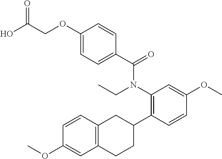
OC(COC1=CC=C(C(N(CC)C2=C(C3CC4=C(CC3)C=C(OC)C=C4)C=CC(OC)=C2)=O)C=C1)=O
